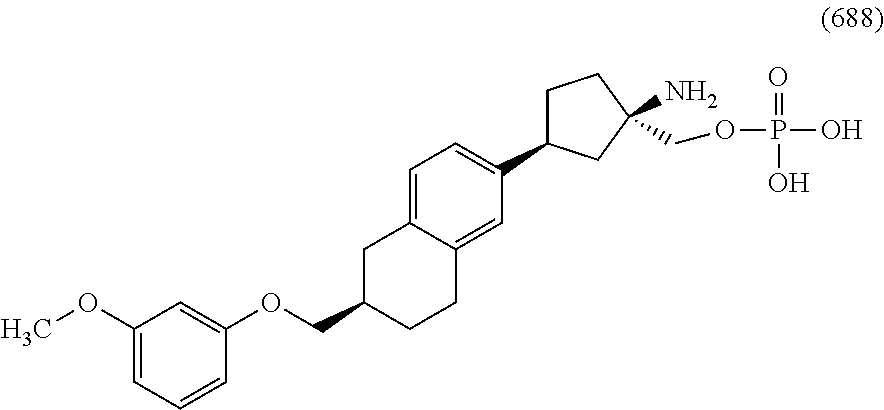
C1=C2C(=CC(C3CCC(N)(COP(O)(=O)O)C3)=C1)CCC(COC1=CC(OC)=CC=C1)C2
